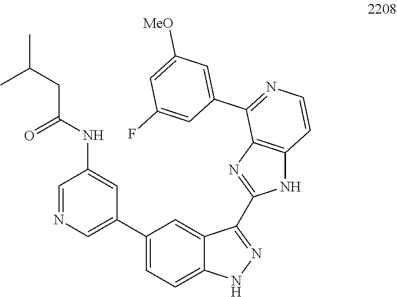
C1(C2=CN=CC(NC(CC(C)C)=O)=C2)=CC=C2C(=C1)C(C1=NC3=C(N1)C=CN=C3C1=CC([MeO])=CC(F)=C1)=NN2
